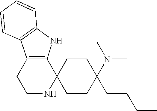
C1NC2(C3=C(C1)C1=C(N3)C=CC=C1)CCC(CCCC)(N(C)C)CC2
